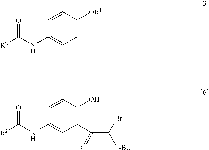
[R2]C(NC1=CC=C([OR1])C=C1)=O.[R2]C(NC1=CC(C(=O)C(Br)[n-Bu])=C(O)C=C1)=O
